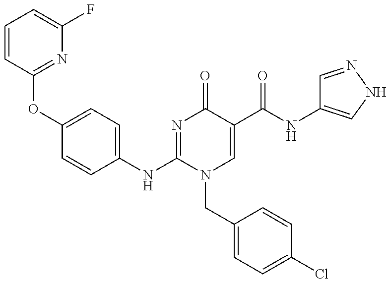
C1=CC(OC2=CC=C(NC3=NC(=O)C(C(NC4=CNN=C4)=O)=CN3CC3=CC=C(Cl)C=C3)C=C2)=NC(F)=C1
